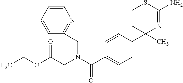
C1=CC=CC(CN(C(C2=CC=C(C3(C)N=C(N)SCC3)C=C2)=O)CC(OCC)=O)=N1
